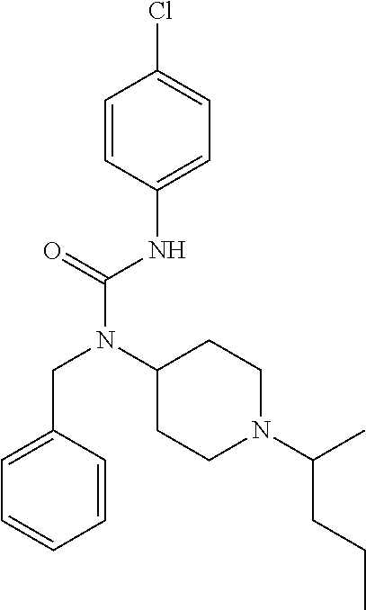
C1=C(CN(C(NC2=CC=C(Cl)C=C2)=O)C2CCN(C(C)CCC)CC2)C=CC=C1
